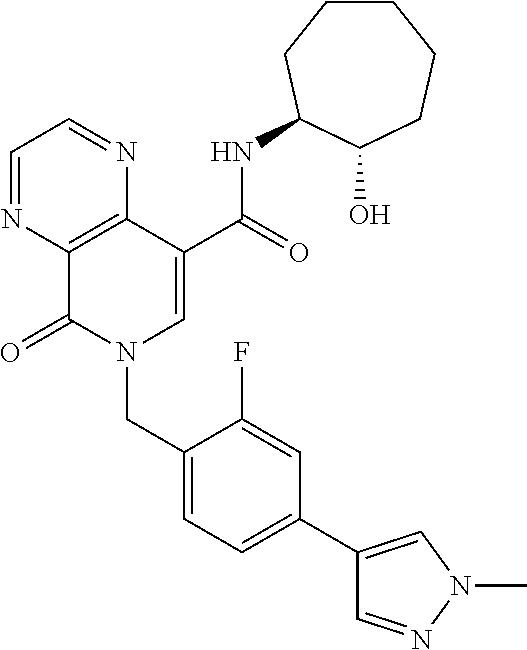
C1=NC2=C(N=C1)C(C(=O)NC1CCCCCC1O)=CN(CC1=CC=C(C3=CN(C)N=C3)C=C1F)C2=O
